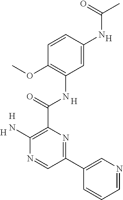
C1(N)=C(C(NC2=C(OC)C=CC(NC(=O)C)=C2)=O)N=C(C2=CN=CC=C2)C=N1.[H].[H].[H].[H]
